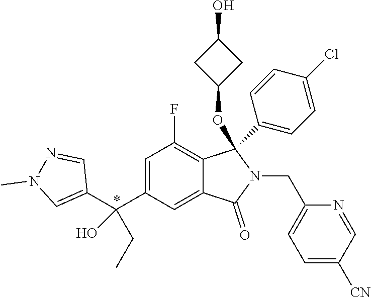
C1=C(C(C2=CN(C)N=C2)(O)CC)C=C2C(=C1F)C(OC1CC(O)C1)(C1=CC=C(Cl)C=C1)N(CC1=CC=C([CN])C=N1)C2=O
